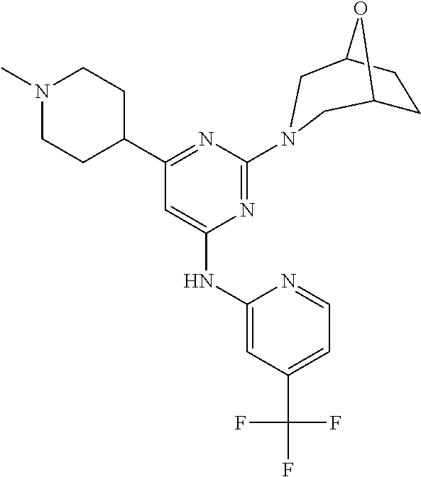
C1(NC2=CC(C3CCN(C)CC3)=NC(N3CC4CCC(O4)C3)=N2)=CC(C(F)(F)F)=CC=N1
